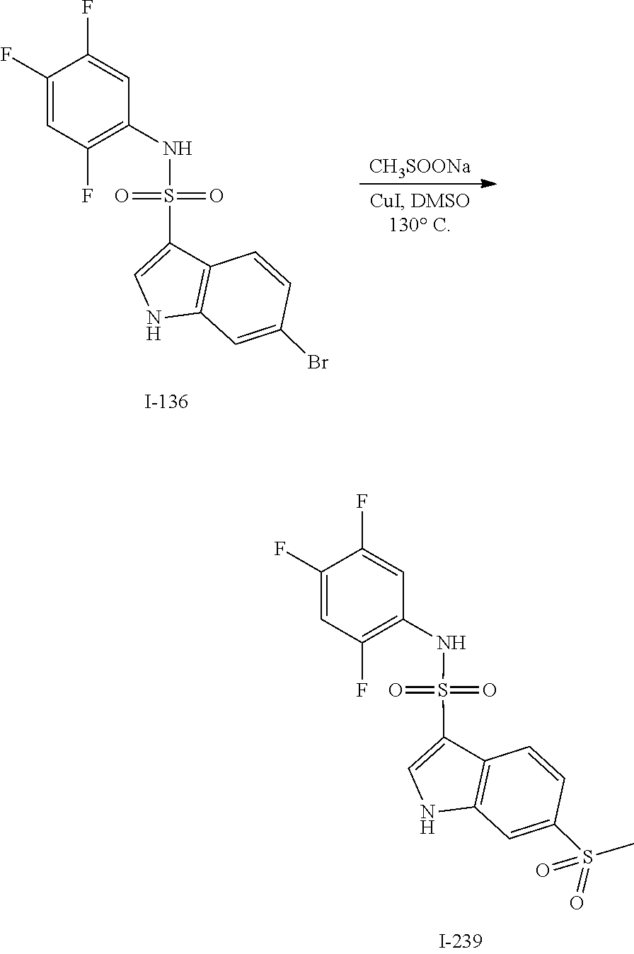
[CH3SOONa].C1(F)=CC(F)=C(NS(=O)(C2=CNC3=C2C=CC(Br)=C3)=O)C=C1F.O=S(=O)(C)C1=CC2=C(C(S(=O)(=O)NC3=C(F)C=C(F)C(F)=C3)=CN2)C=C1
